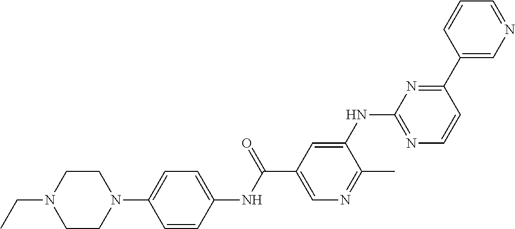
N1(C2=CC=C(NC(C3=CN=C(C)C(NC4=NC=CC(C5=CN=CC=C5)=N4)=C3)=O)C=C2)CCN(CC)CC1
